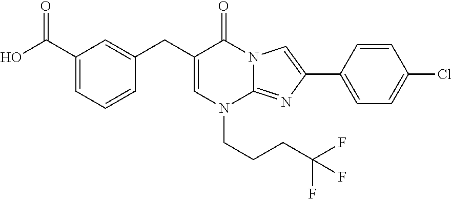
C1=C(CC2=CC(C(=O)O)=CC=C2)C(=O)N2C(=NC(C3=CC=C(Cl)C=C3)=C2)N1CCCC(F)(F)F
